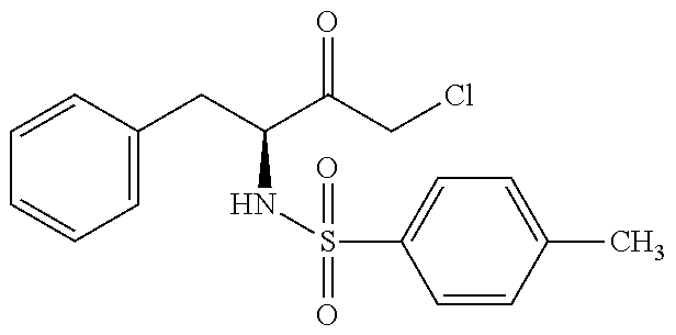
C1=CC(CC(C(CCl)=O)NS(=O)(=O)C2=CC=C(C)C=C2)=CC=C1
